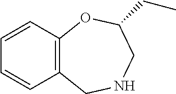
C1=CC2=C(C=C1)CNCC(CC)O2
